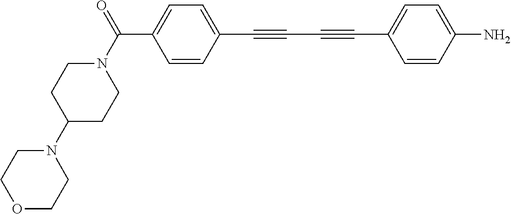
C1N(C(=O)C2=CC=C(C#CC#CC3=CC=C(N)C=C3)C=C2)CCC(N2CCOCC2)C1
